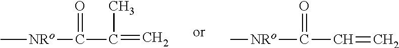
C[NRo]C(=O)C(C)=C.C[NRo]C(=O)C=C
